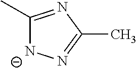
C1(C)=NC(C)=N[N-]1
